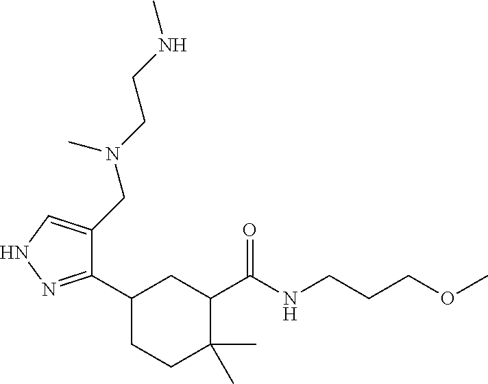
C1(C2CCC(C)(C)C(C(NCCCOC)=O)C2)=NNC=C1CN(CCNC)C
